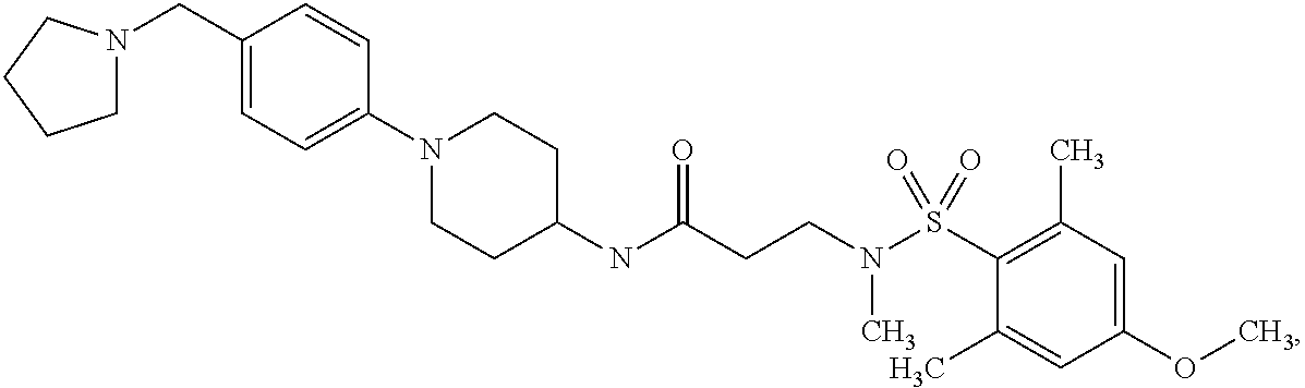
C1(NC(CCN(S(C2=C(C)C=C(OC)C=C2C)(=O)=O)C)=O)CCN(C2=CC=C(CN3CCCC3)C=C2)CC1
